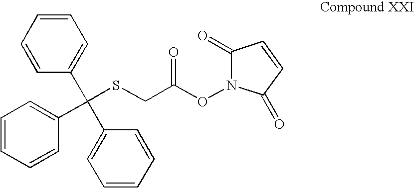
S(CC(ON1C(=O)C=CC1=O)=O)C(C1=CC=CC=C1)(C1=CC=CC=C1)C1=CC=CC=C1
